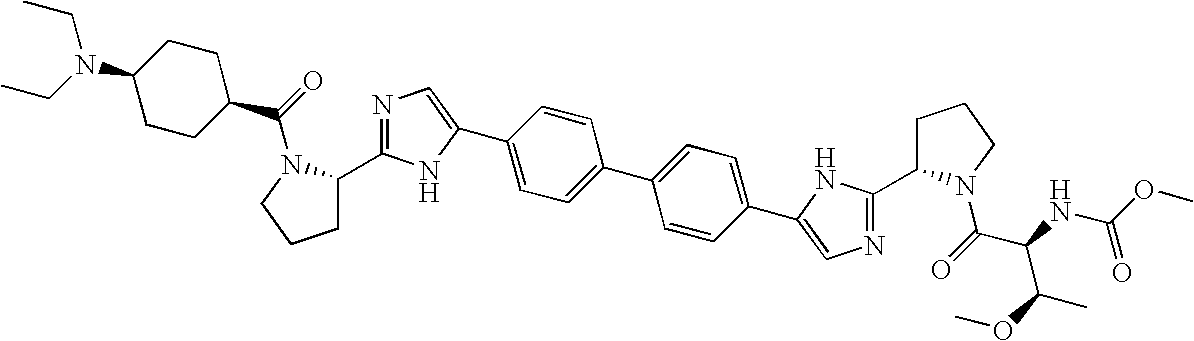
C1=CC(C2=CN=C(C3CCCN3C(C(NC(OC)=O)C(OC)C)=O)N2)=CC=C1C1=CC=C(C2=CN=C(C3CCCN3C(C3CCC(N(CC)CC)CC3)=O)N2)C=C1
